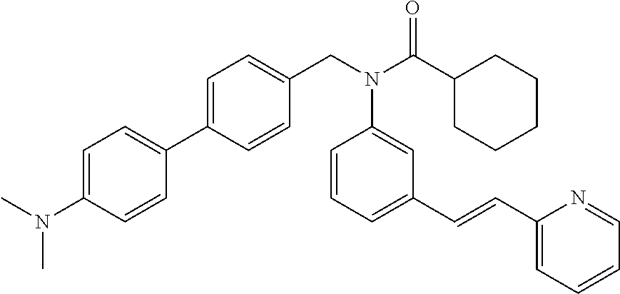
C1=C(C2=CC=C(N(C)C)C=C2)C=CC(CN(C(C2CCCCC2)=O)C2=CC(C=CC3=CC=CC=N3)=CC=C2)=C1
